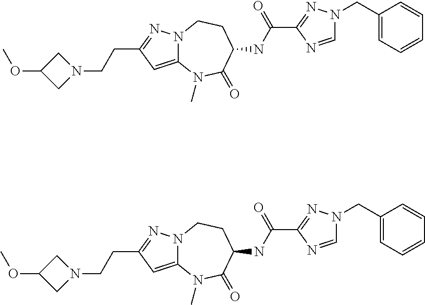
C12=CC(CCN3CC(OC)C3)=NN1CCC(NC(C1=NN(CC3=CC=CC=C3)C=N1)=O)C(=O)N2C.C12=CC(CCN3CC(OC)C3)=NN1CCC(NC(C1=NN(CC3=CC=CC=C3)C=N1)=O)C(=O)N2C
